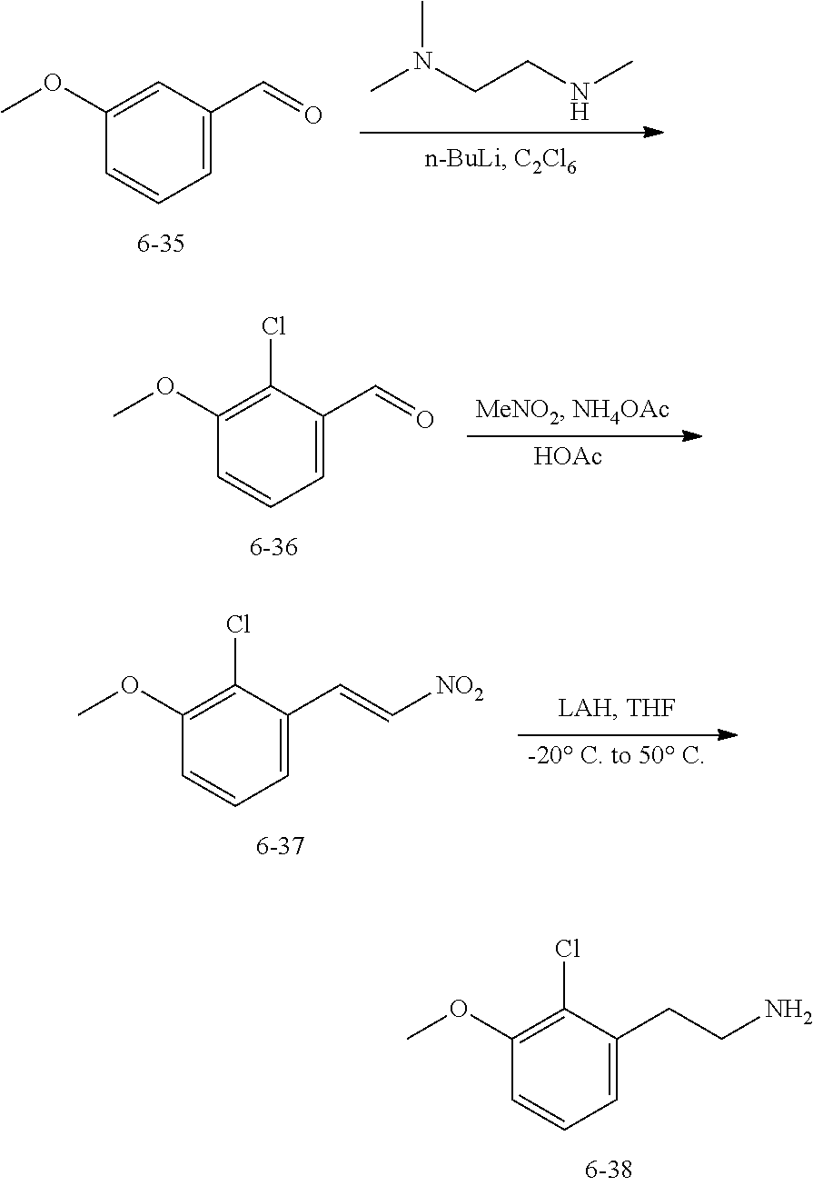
C1=CC=C(C=O)C=C1OC.CN(CCNC)C.C1=CC=C(C=O)C(Cl)=C1OC.[HOAc].[-20 C. to 50 C].C1=CC=C(C=C[NO2])C(Cl)=C1OC.C1=CC=C(CCN)C(Cl)=C1OC
